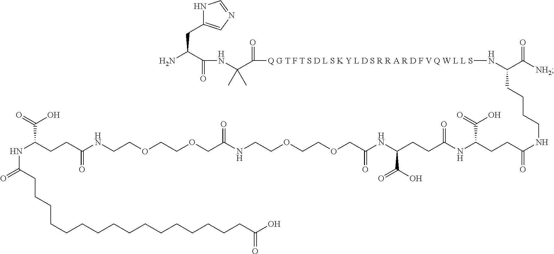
N1C(CC(N)C(NC(C([Q G T F T S D L S K Y L D S R R A R D F V Q W L L S]NC(C(=O)[NH2])CCCCNC(CCC(NC(CCC(NC(COCCOCCNC(COCCOCCNC(CCC(NC(CCCCCCCCCCCCCCCCC(O)=O)=O)C(=O)O)=O)=O)=O)C(O)=O)=O)C(=O)O)=O)=O)(C)C)=O)=CN=C1
